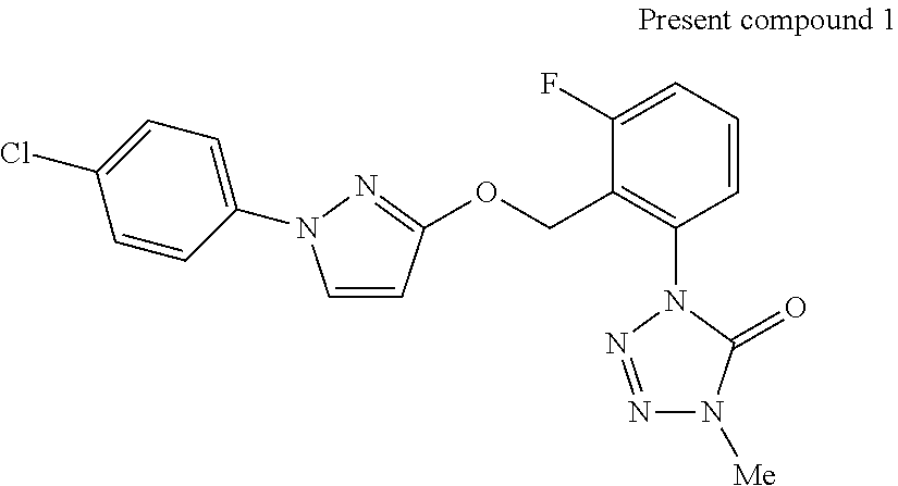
C1=CC(OCC2=C(N3N=NN([Me])C3=O)C=CC=C2F)=NN1C1=CC=C(Cl)C=C1
